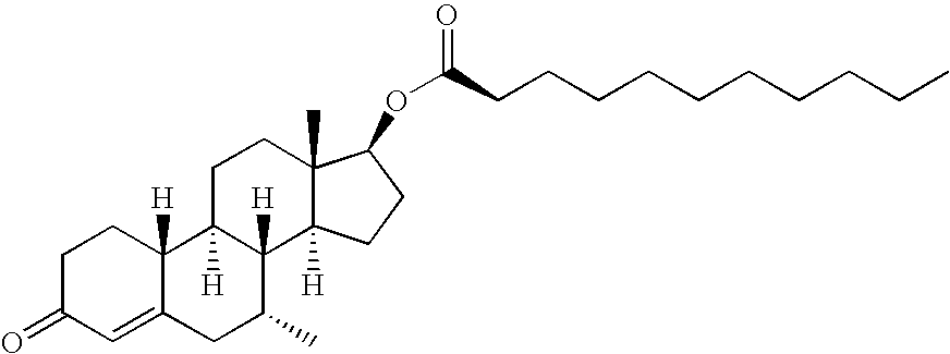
C1C(=O)C=C2C([H])(C1)C1([H])C([H])(C(C)C2)C2([H])C(C)(CC1)C(OC(CCCCCCCCCC)=O)CC2
